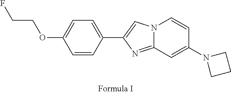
N12C(=NC(C3=CC=C(OCCF)C=C3)=C1)C=C(N1CCC1)C=C2
